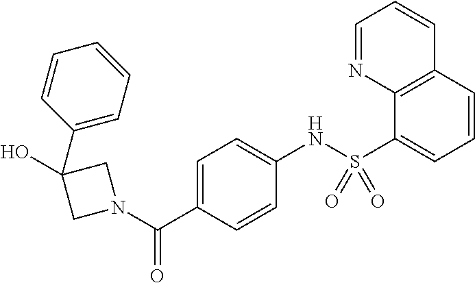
OC1(C2=CC=CC=C2)CN(C(C2=CC=C(NS(C3=CC=CC4=C3N=CC=C4)(=O)=O)C=C2)=O)C1
